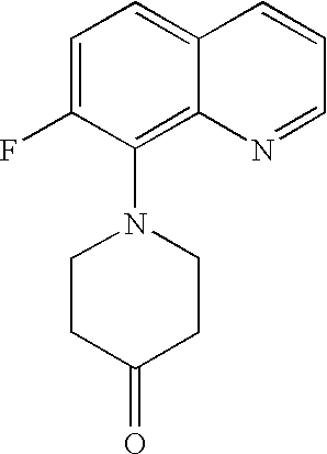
C1=C(F)C(N2CCC(=O)CC2)=C2C(=C1)C=CC=N2
